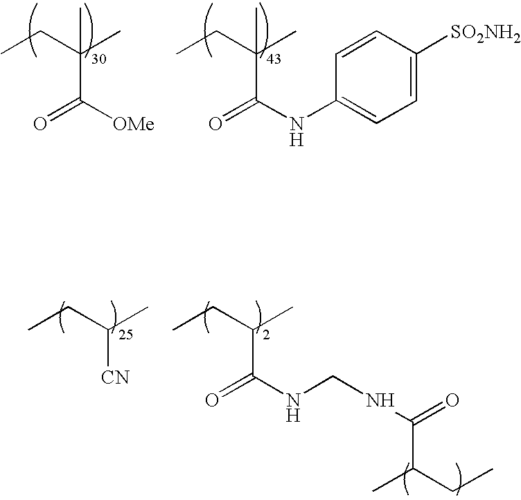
O=C([OMe])C(CC)(C)C.O=C(NC1=CC=C([SO2NH2])C=C1)C(CC)(C)C.[CN]C(CC)C.C(C(CC)C)(NCNC(=O)C(C)CC)=O
